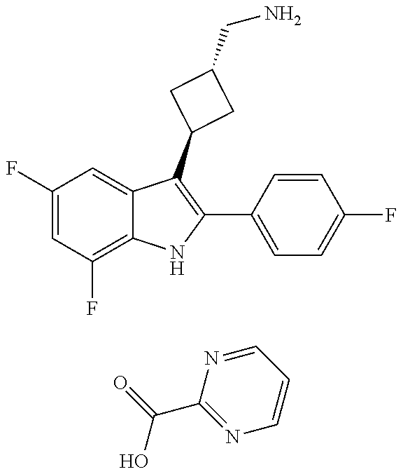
C1(F)=CC(F)=C2C(=C1)C(C1CC(CN)C1)=C(C1=CC=C(F)C=C1)N2.N1=C(C(=O)O)N=CC=C1
